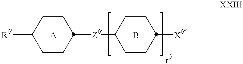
[R0]C1CCC([Z0]C2CCC([X0])CC2)CC1
